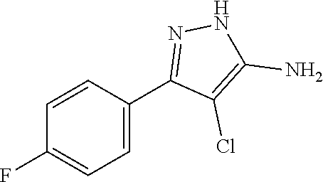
C1=CC(F)=CC=C1C1=NNC(N)=C1Cl
